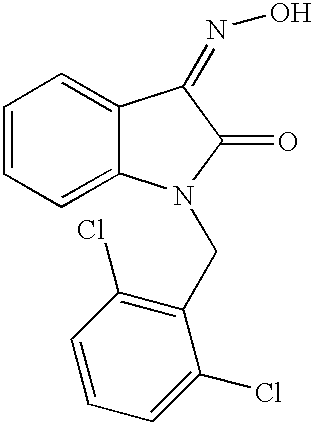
C1=CC=C2C(=C1)C(=NO)C(=O)N2CC1=C(Cl)C=CC=C1Cl
